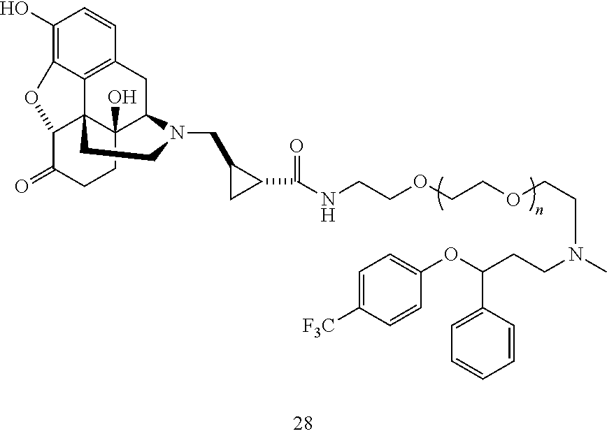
C1CC2(O)C34C(OC5=C(O)C=CC(=C35)CC2N(CC2CC2C(NCCOCCOCCN(C)CCC(OC2=CC=C([F3C])C=C2)C2=CC=CC=C2)=O)CC4)C1=O
